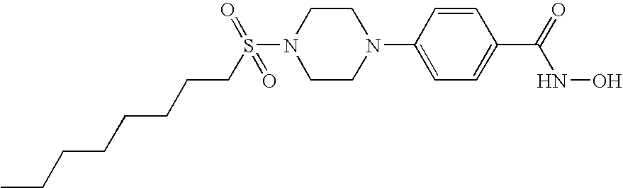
C1=CC(N2CCN(S(CCCCCCCC)(=O)=O)CC2)=CC=C1C(NO)=O
